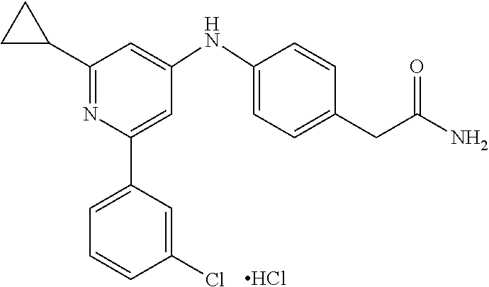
C1=C(C2=CC(NC3=CC=C(CC(=O)N)C=C3)=CC(C3CC3)=N2)C=C(Cl)C=C1.Cl
